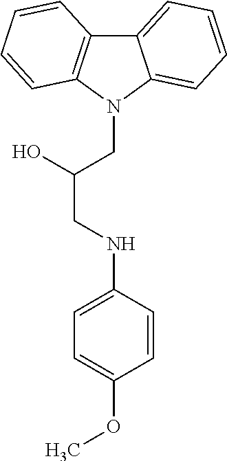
C1=CC(NCC(O)CN2C3=CC=CC=C3C3=C2C=CC=C3)=CC=C1OC
